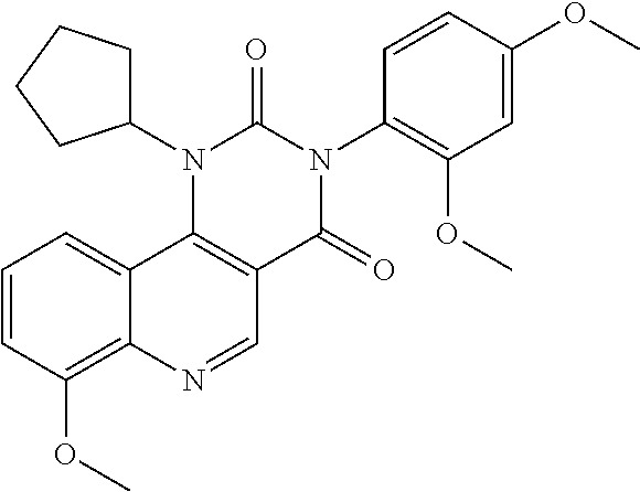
C1=CC(OC)=C2C(=C1)C1=C(C=N2)C(=O)N(C2=C(OC)C=C(OC)C=C2)C(=O)N1C1CCCC1
